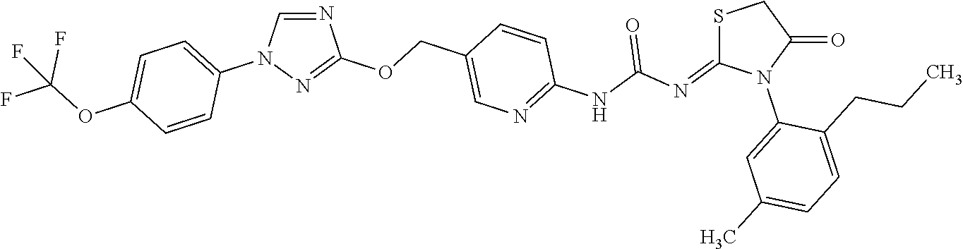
N1=CN(C2=CC=C(OC(F)(F)F)C=C2)N=C1OCC1=CN=C(NC(N=C2SCC(=O)N2C2=CC(C)=CC=C2CCC)=O)C=C1
